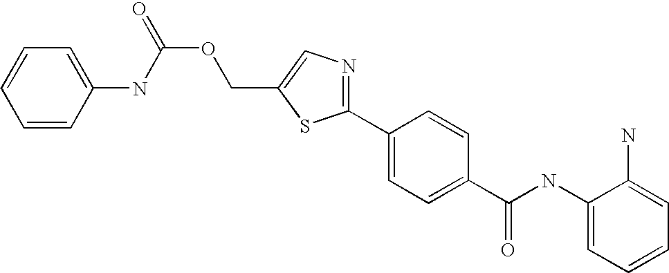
C1=CC(NC(OCC2=CN=C(C3=CC=C(C(NC4=CC=CC=C4N)=O)C=C3)S2)=O)=CC=C1
